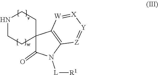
N1CCC2(CC1)C(=O)N([L][R1])C1=C2[W]=[X][Y]=[Z]1
